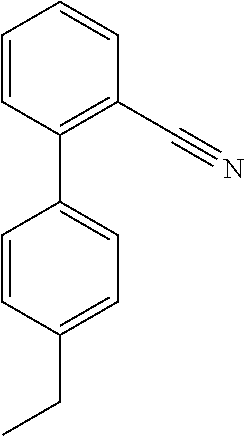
C1=CC(CC)=CC=C1C1=C(C#N)C=CC=C1
